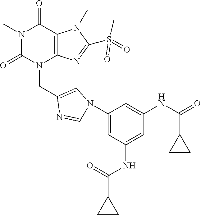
N1(C)C(=O)N(CC2=CN(C3=CC(NC(=O)C4CC4)=CC(NC(C4CC4)=O)=C3)C=N2)C2=C(C1=O)N(C)C(S(=O)(C)=O)=N2
